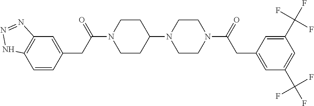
C1=CC(CC(=O)N2CCC(N3CCN(C(CC4=CC(C(F)(F)F)=CC(C(F)(F)F)=C4)=O)CC3)CC2)=CC2=C1NN=N2
